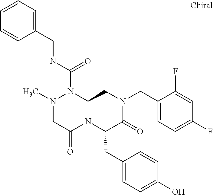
N1(C)CC(=O)N2C(N1C(NCC1=CC=CC=C1)=O)CN(CC1=CC=C(F)C=C1F)C(=O)C2CC1=CC=C(O)C=C1
